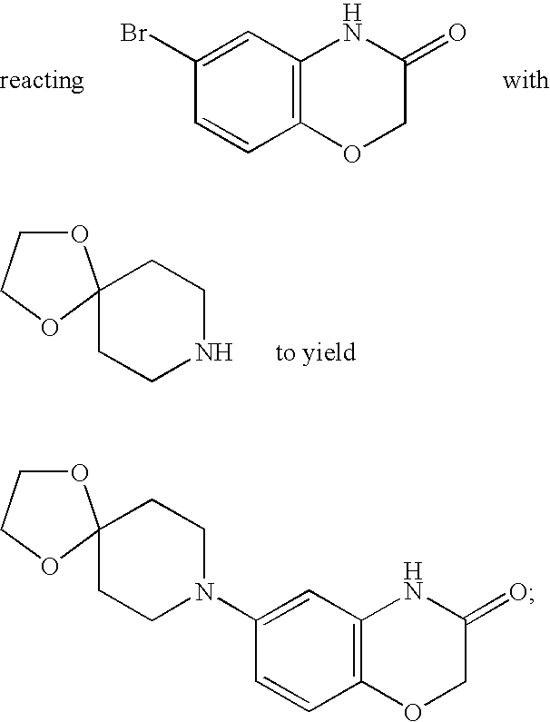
C12=C(C=C(Br)C=C1)NC(=O)CO2.C1CNCCC12OCCO2.C1CN(C2=CC3=C(C=C2)OCC(=O)N3)CCC12OCCO2
